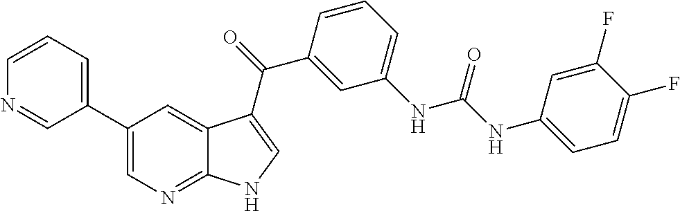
C1(C2=CC=CN=C2)=CN=C2C(=C1)C(C(=O)C1=CC(NC(NC3=CC=C(F)C(F)=C3)=O)=CC=C1)=CN2
